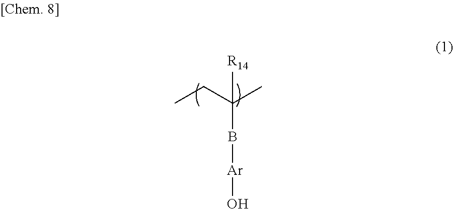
CCC(C)(B[Ar]O)[R14]
